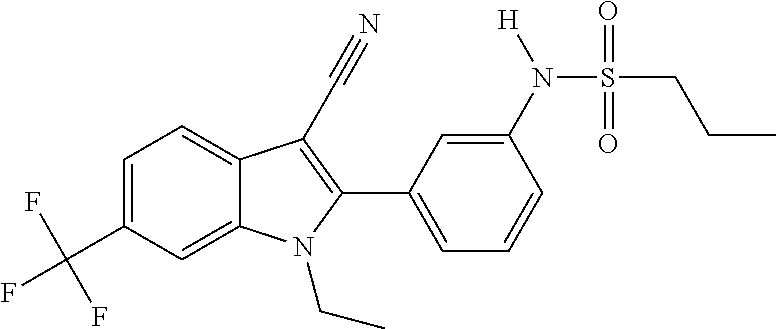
C1=C(C(F)(F)F)C=C2C(=C1)C(C#N)=C(C1=CC=CC(N(S(CCC)(=O)=O)[H])=C1)N2CC
